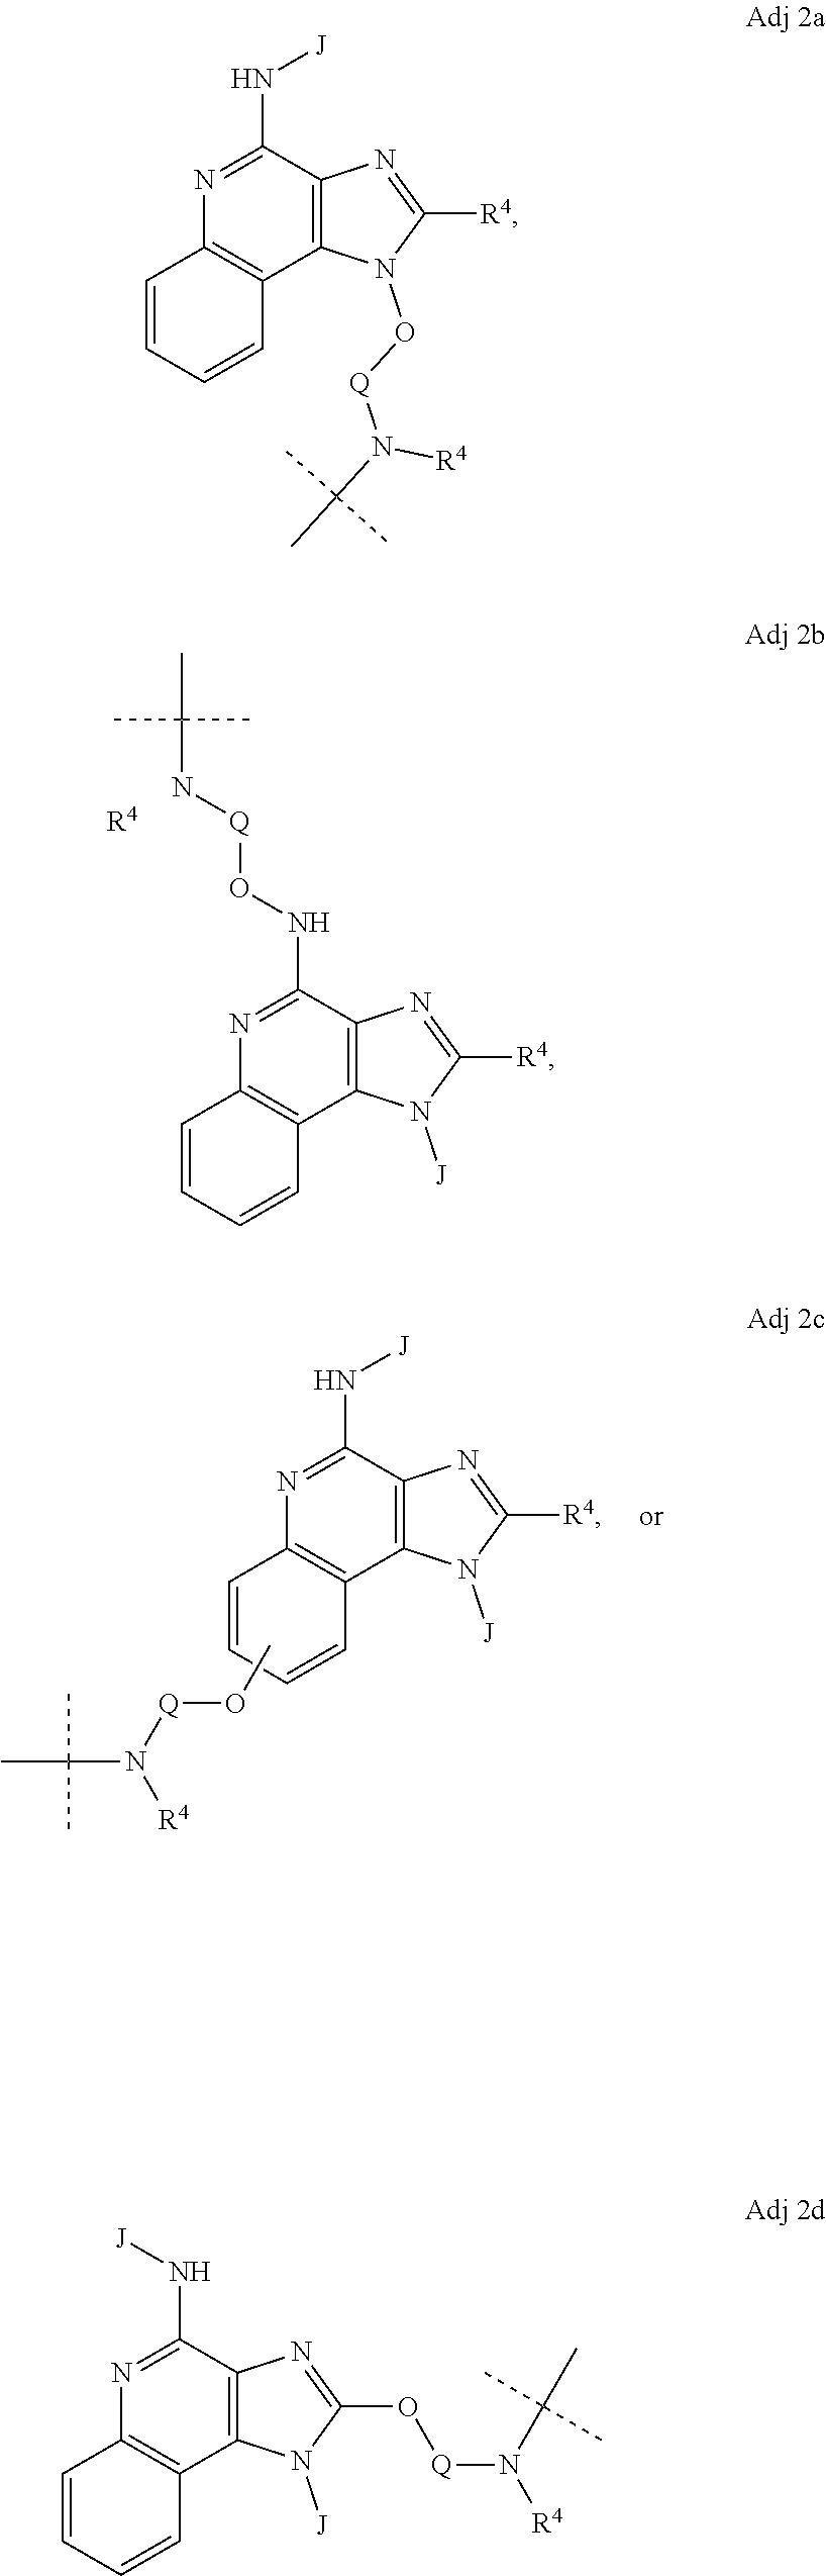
C12=C(C(NO[Q]NC(C)(C)C)=NC3=C1C=CC=C3)N=C([R4])N2[J].[R4].C12=C(C(N[J])=NC3=C1C=CC=C3)N=C([R4])N2[J].CO[Q]N(C(C)(C)C)[R4].C12=C(C(N[J])=NC3=C1C=CC=C3)N=C(O[Q]N(C(C)(C)C)[R4])N2[J].C12=C(C(N[J])=NC3=C1C=CC=C3)N=C([R4])N2O[Q]N(C(C)(C)C)[R4]
